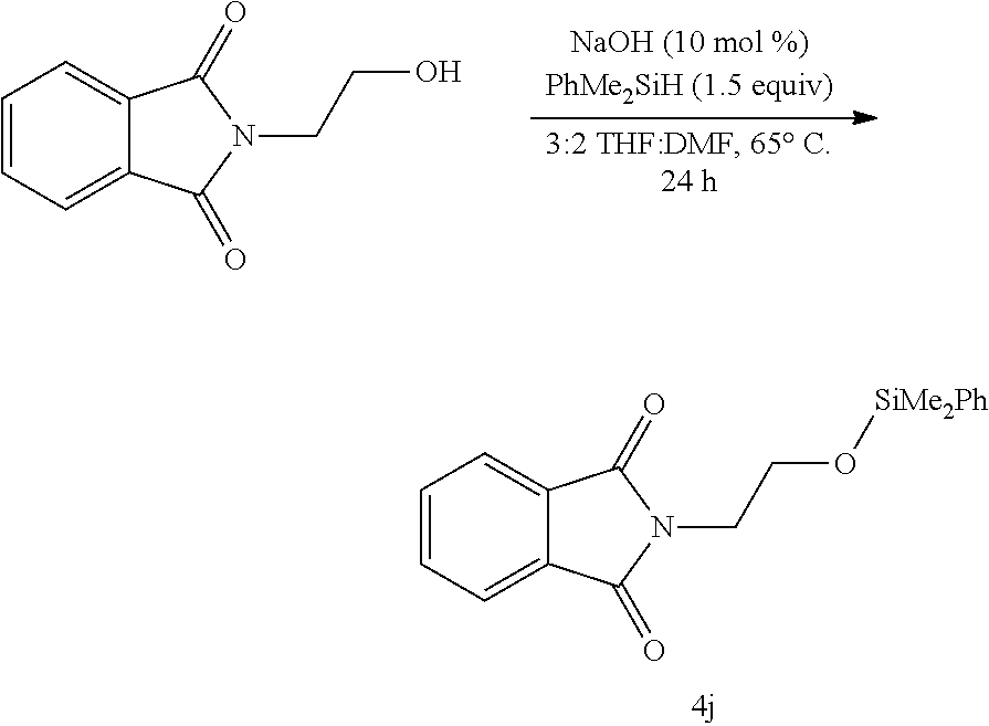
C1=CC=C2C(=C1)C(=O)N(CCO)C2=O.C1=CC=C2C(=C1)C(=O)N(CCO[SiMe2Ph])C2=O
